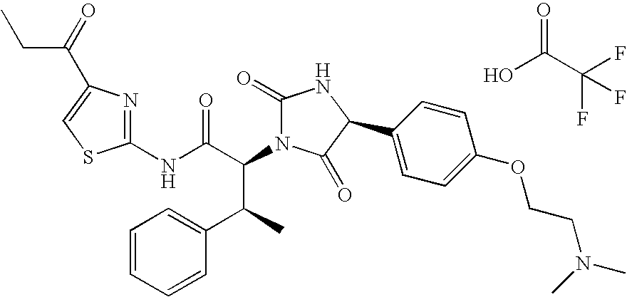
OC(C(F)(F)F)=O.C1(NC(C(C(C2=CC=CC=C2)C)N2C(=O)NC(C3=CC=C(OCCN(C)C)C=C3)C2=O)=O)=NC(C(=O)CC)=CS1
